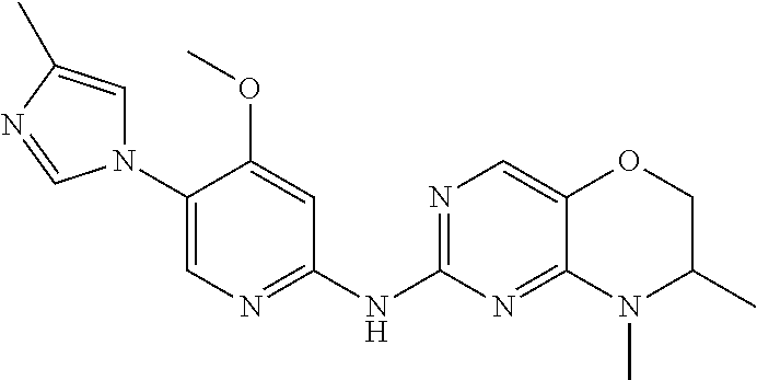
N1(C2=CN=C(NC3=NC=C4C(=N3)N(C)C(C)CO4)C=C2OC)C=C(C)N=C1
